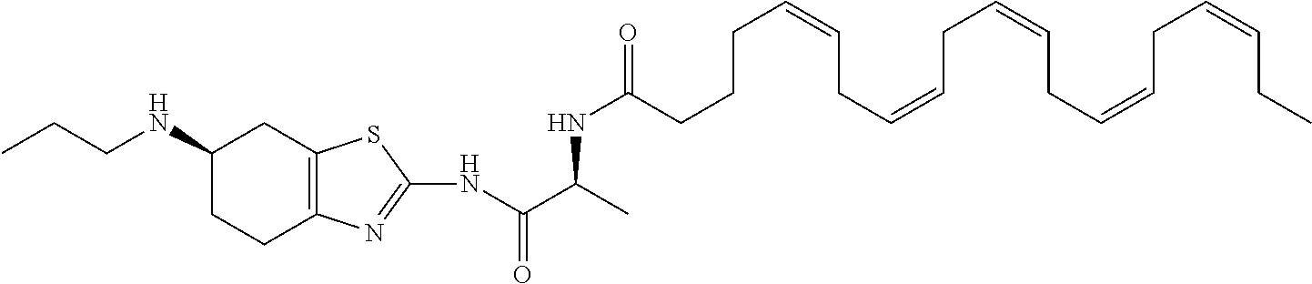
N(C(=O)C(NC(CCCC=CCC=CCC=CCC=CCC=CCC)=O)C)C1=NC2=C(CC(NCCC)CC2)S1
